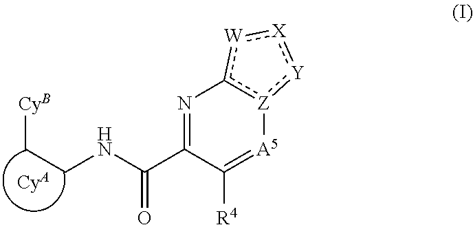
[CyB]CCNC(C1=Nc2[Z](:[Y]:[X]:[W]2)[A5]=C1[R4])=O.[CyA]
